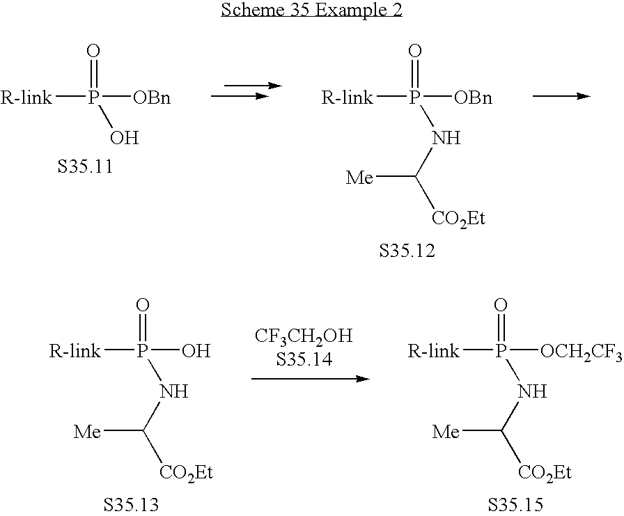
[R-link]P(=O)(O)[OBn].[R-link]P(=O)(NC([CO2Et])[Me])[OBn].[R-link]P(=O)(NC([CO2Et])[Me])O.[R-link]P(=O)(NC([CO2Et])[Me])[OCH2CF3]
